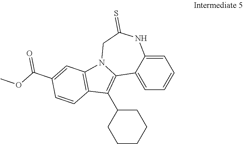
C1=C2C(=CC=C1)C1=C(C3CCCCC3)C3=C(N1CC(=S)N2)C=C(C(OC)=O)C=C3
